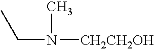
C(N([CH2CH2OH])C)C
